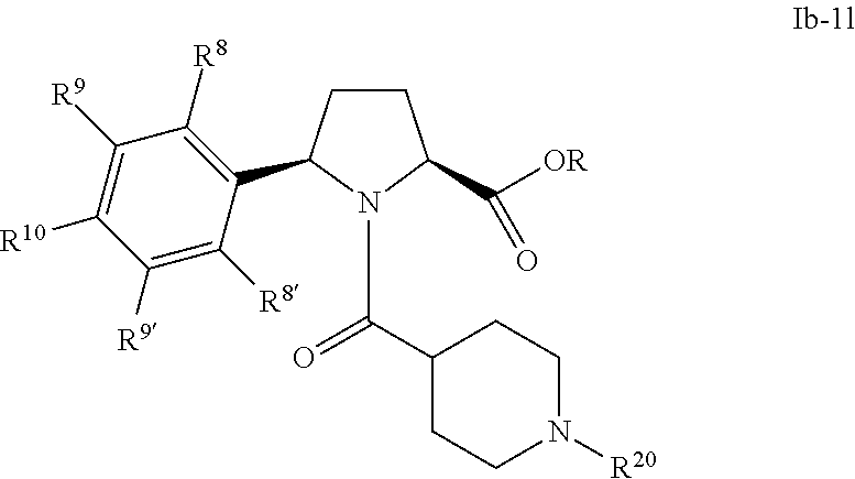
C(C1CCN([R20])CC1)(N1C(C([OR])=O)CCC1C1=C([R8])C([R9])=C([R10])C([R9])=C1[R8])=O
